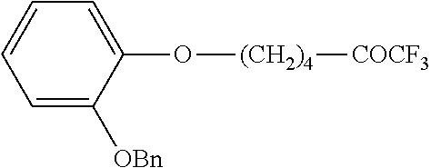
C1=C([OBn])C(O[(CH2)4][COCF3])=CC=C1
